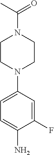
C1CN(C2=CC=C(N)C(F)=C2)CCN1C(C)=O
